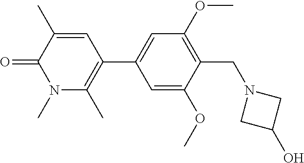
O=C1C(C)=CC(C2=CC(OC)=C(CN3CC(O)C3)C(OC)=C2)=C(C)N1C
